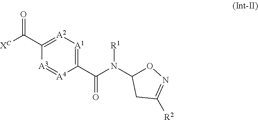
C1(C(N(C2ON=C([R2])C2)[R1])=O)=[A1][A2]=C(C([XC])=O)[A3]=[A4]1
